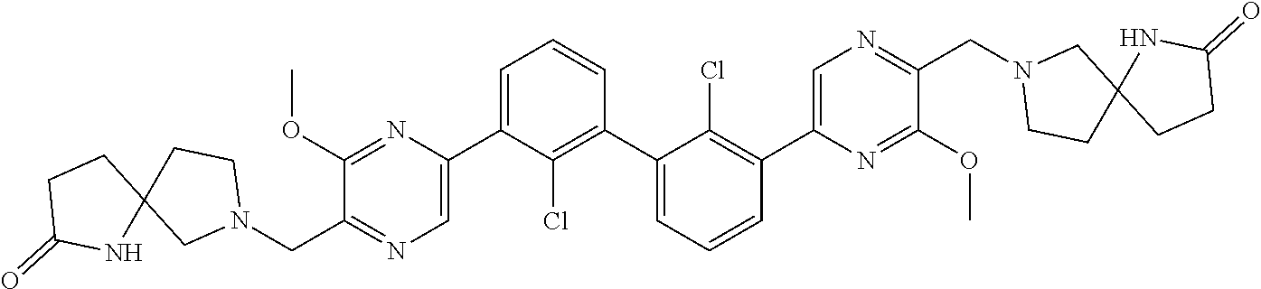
C1(OC)=NC(C2=CC=CC(C3=CC=CC(C4=CN=C(CN5CCC6(C5)CCC(=O)N6)C(OC)=N4)=C3Cl)=C2Cl)=CN=C1CN1CCC2(C1)CCC(=O)N2
